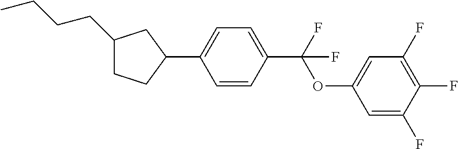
C1(CCCC)CCC(C2=CC=C(C(OC3=CC(F)=C(F)C(F)=C3)(F)F)C=C2)C1
